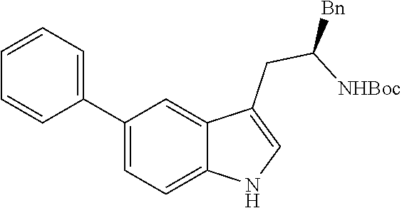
C1(C2=CC=CC=C2)=CC=C2C(=C1)C(CC([NHBoc])[Bn])=CN2
